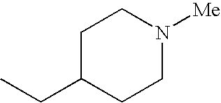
C1C(CC)CCN([Me])C1
